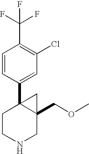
C1=CC(C23CCNCC2(COC)C3)=CC(Cl)=C1C(F)(F)F
